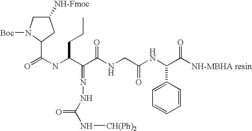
O=C(NC(C(C(NCC(NC(C([NH-MBHA resin])=O)C1=CC=CC=C1)=O)=O)=NNC(=O)N[CH(Ph)2])CCC)C1N([Boc])CC([NH-Fmoc])C1
